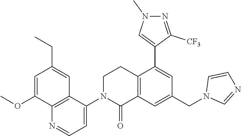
C1=C(OC)C2=C(C=C1CC)C(N1C(=O)C3=C(CC1)C(C1=CN(C)N=C1[CF3])=CC(CN1C=NC=C1)=C3)=CC=N2
